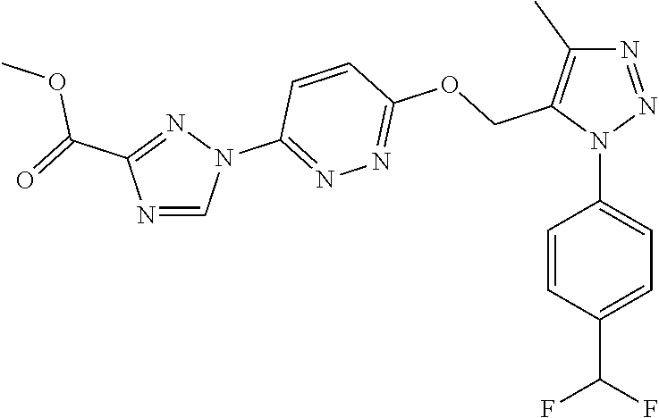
N1=NN(C2=CC=C(C(F)F)C=C2)C(COC2=NN=C(N3N=C(C(=O)OC)N=C3)C=C2)=C1C
